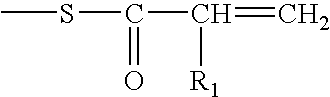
CSC(C(=C)[R1])=O
